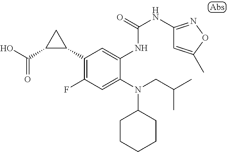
C1(C2CC2C(O)=O)=C(F)C=C(N(C2CCCCC2)CC(C)C)C(NC(=O)NC2=NOC(C)=C2)=C1
